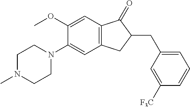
C1(OC)=CC2=C(C=C1N1CCN(C)CC1)CC(CC1=CC=CC([F3C])=C1)C2=O
